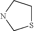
S1CCNC1
